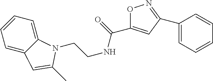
C1=CC=C2C(=C1)C=C(C)N2CCNC(=O)C1=CC(C2=CC=CC=C2)=NO1
